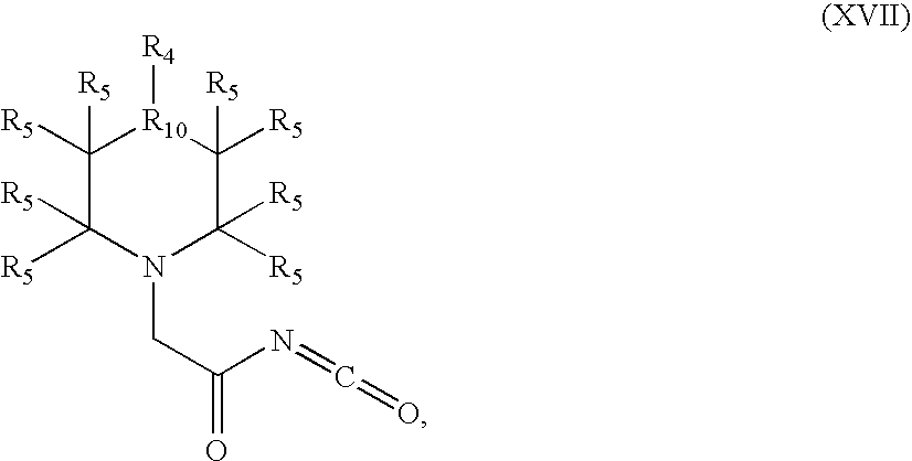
C1([R5])([R5])C([R5])([R5])N(CC(N=C=O)=O)C([R5])([R5])C([R5])([R5])[R10]1[R4]
